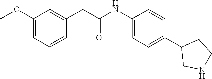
C1(NC(CC2=CC(OC)=CC=C2)=O)=CC=C(C2CNCC2)C=C1
